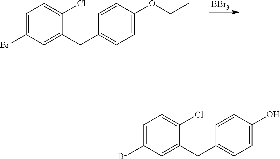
C1=C(Br)C=C(CC2=CC=C(OCC)C=C2)C(Cl)=C1.[BBr3].C1=C(Br)C=C(CC2=CC=C(O)C=C2)C(Cl)=C1
